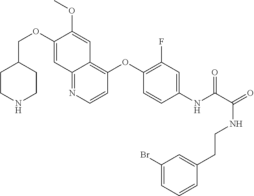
C1CNCCC1COC1=CC2=NC=CC(OC3=C(F)C=C(NC(=O)C(NCCC4=CC(Br)=CC=C4)=O)C=C3)=C2C=C1OC
